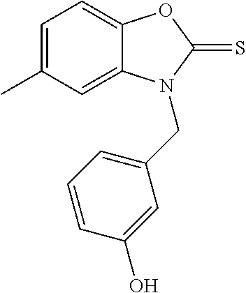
C1=C(C)C=C2C(=C1)OC(=S)N2CC1=CC=CC(O)=C1
